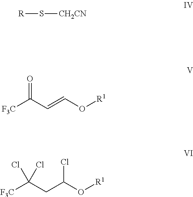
[R]S[CH2CN].[F3C]C(C=CO[R1])=O.[F3C]C(CC(O[R1])Cl)(Cl)Cl
